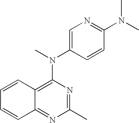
C1=CC2=C(N(C)C3=CN=C(N(C)C)C=C3)N=C(C)N=C2C=C1
